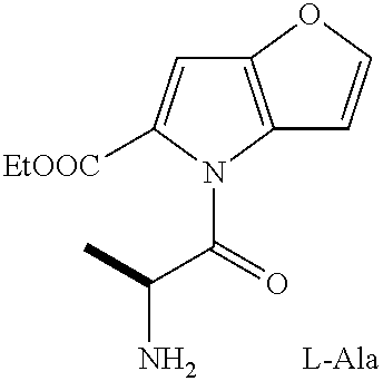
C12=C(N(C(=O)C(C)N)C([EtOOC])=C1)C=CO2
